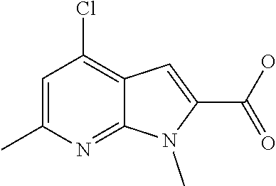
C12=NC(C)=CC(Cl)=C1C=C(C(O)=O)N2C
